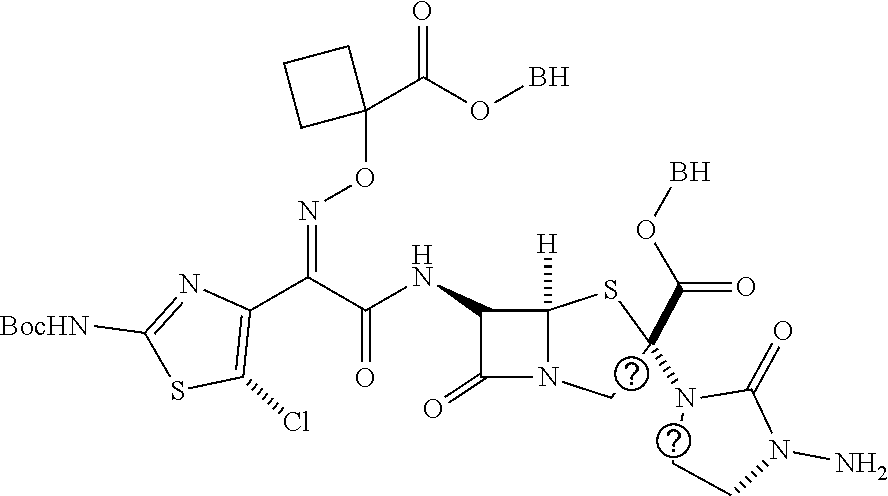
C1(C(C(NC2C(=O)N3C2([H])SC(N2CCN(N)C2=O)(C(=O)OB)C3)=O)=NOC2(C(=O)OB)CCC2)=C(Cl)SC([BocHN])=N1
